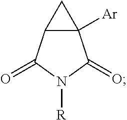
C12([Ar])C(C(=O)N([R])C1=O)C2
